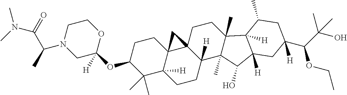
C1(C)(C)C2([H])C3(CCC1OC1([H])OCCN(C(C(=O)N(C)C)C)C1)C1(C([H])(CC2)C2(C)C(C)(CC1)C1([H])C([H])(C2O)CC(C(C(O)(C)C)OCC)([H])CC1C)C3
